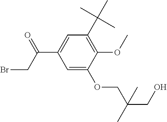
C1(OC)=C(C(C)(C)C)C=C(C(=O)CBr)C=C1OCC(CO)(C)C
